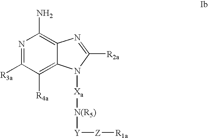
N1=C([R3a])C([R4a])=C2C(=C1N)N=C([R2a])N2[Xa][N(R5)][Y][Z][R1a]
